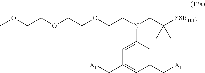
C1(C[X1])=CC(N(CCOCCOCCOC)CC([SSR101])(C)C)=CC(C[X1])=C1
